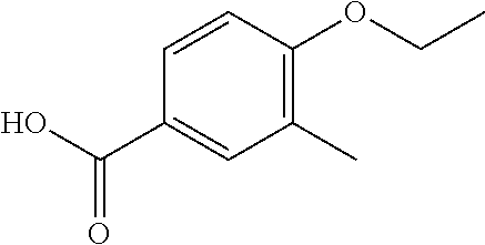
C1(C(O)=O)=CC(C)=C(OCC)C=C1
